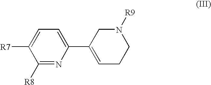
C1([R8])=NC(C2=CCCN([R9])C2)=CC=C1[R7]
